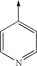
C1=CN=CC=C1->C
